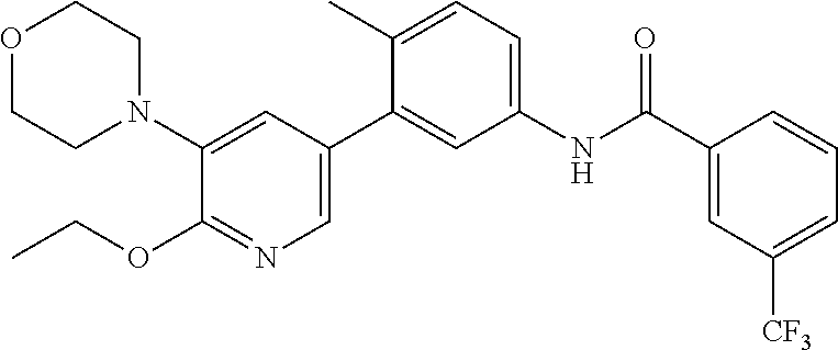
O1CCN(C2=CC(C3=CC(NC(C4=CC([CF3])=CC=C4)=O)=CC=C3C)=CN=C2OCC)CC1
